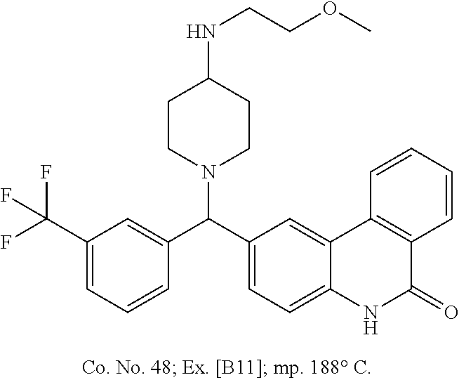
FC(C1=CC=CC(C(C2=CC=C3C(=C2)C2=C(C=CC=C2)C(=O)N3)N2CCC(NCCOC)CC2)=C1)(F)F
